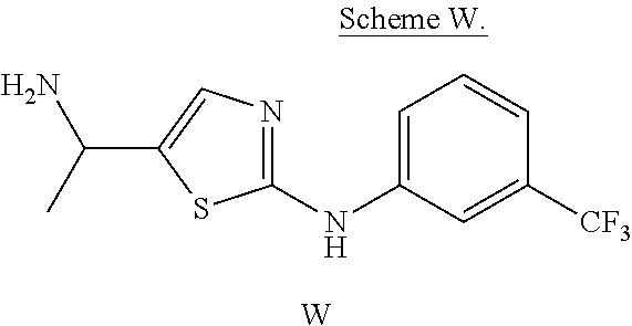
C1(NC2=CC=CC([CF3])=C2)=NC=C(C(C)N)S1.[W]
